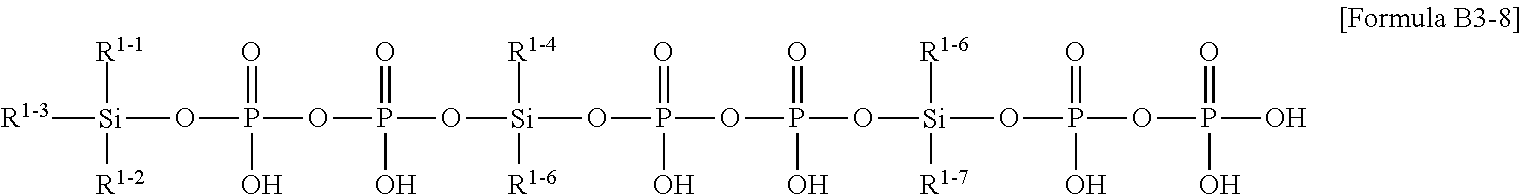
[R1-3][Si]([R1-1])([R1-2])OP(=O)(O)OP(=O)(O)O[Si]([R1-4])([R1-6])OP(OP(O[Si](OP(OP(O)(=O)O)(=O)O)([R1-7])[R1-6])(=O)O)(=O)O
